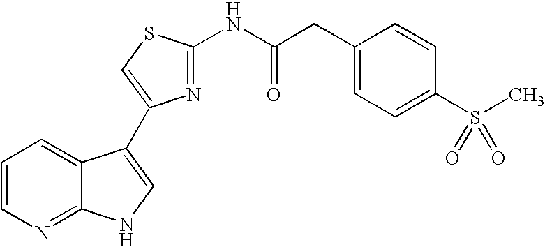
C1=CN=C2C(=C1)C(C1=CSC(NC(CC3=CC=C(S(C)(=O)=O)C=C3)=O)=N1)=CN2
